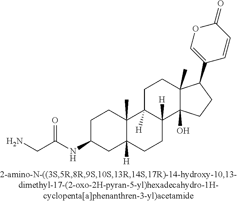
C1CC2(C)C([H])(CC1NC(CN)=O)CCC1([H])C2([H])CCC2(C)C1(O)CCC2C1=COC(=O)C=C1
